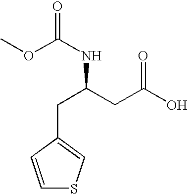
C(C(NC(=O)OC)CC(O)=O)C1=CSC=C1
